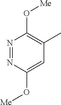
N1=NC(O[Me])=CC(C)=C1O[Me]
